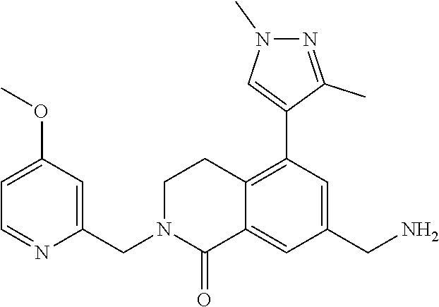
C1=C(OC)C=C(CN2C(=O)C3=CC(CN)=CC(C4=CN(C)N=C4C)=C3CC2)N=C1
